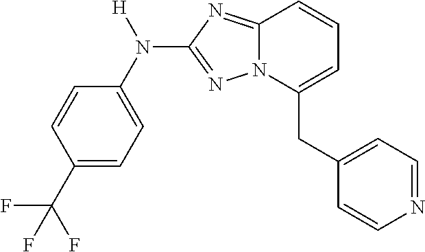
C1=CC(C(F)(F)F)=CC=C1N([H])C1=NN2C(=N1)C=CC=C2CC1=CC=NC=C1
